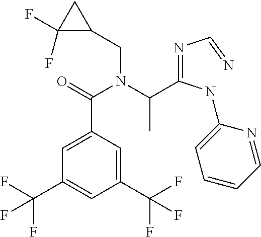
C1(C(F)(F)F)=CC(C(=O)N(C(C(=NC=N)NC2=CC=CC=N2)C)CC2CC2(F)F)=CC(C(F)(F)F)=C1
